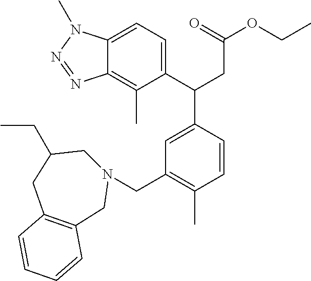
C1(C(CC(OCC)=O)C2=CC(CN3CC(CC)CC4=C(C3)C=CC=C4)=C(C)C=C2)=CC=C2C(=C1C)N=NN2C
